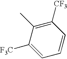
C1=C([F3C])C(C)=C([CF3])C=C1
